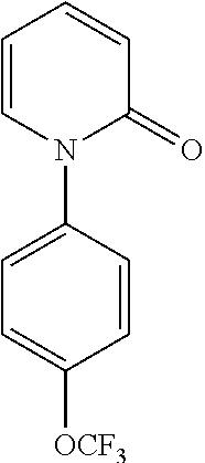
C1=CC=CC(=O)N1C1=CC=C([OCF3])C=C1
